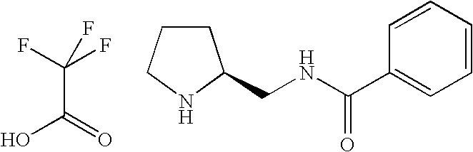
C(C(=O)O)(F)(F)F.C1CCNC1CNC(C1=CC=CC=C1)=O
